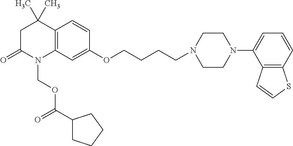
C1C(=O)N(COC(C2CCCC2)=O)C2=C(C1(C)C)C=CC(OCCCCN1CCN(C3=CC=CC4=C3C=CS4)CC1)=C2
